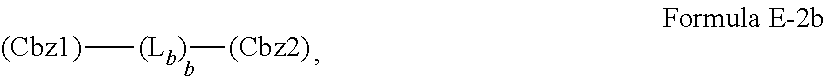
[(Cbz1)][(Lb)][(Cbz2)]
